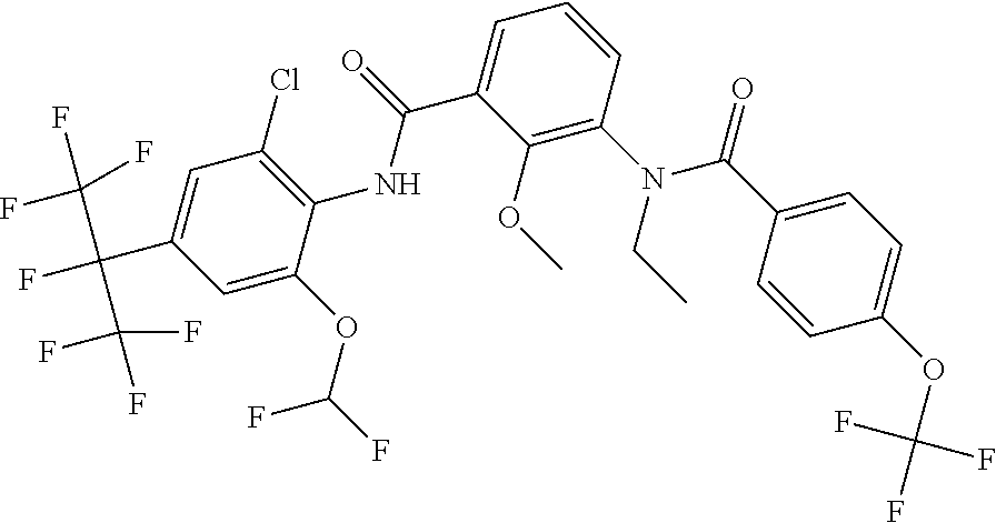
C1(OC)=C(N(C(C2=CC=C(OC(F)(F)F)C=C2)=O)CC)C=CC=C1C(NC1=C(Cl)C=C(C(F)(C(F)(F)F)C(F)(F)F)C=C1OC(F)F)=O
